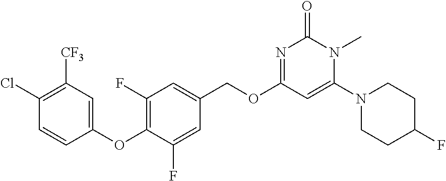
C1(OC2=C(F)C=C(COC3=NC(=O)N(C)C(N4CCC(F)CC4)=C3)C=C2F)=CC([CF3])=C(Cl)C=C1
